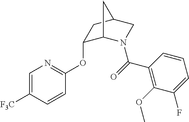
C1(C(=O)N2C3C(OC4=NC=C([F3C])C=C4)CC(C2)C3)=C(OC)C(F)=CC=C1
